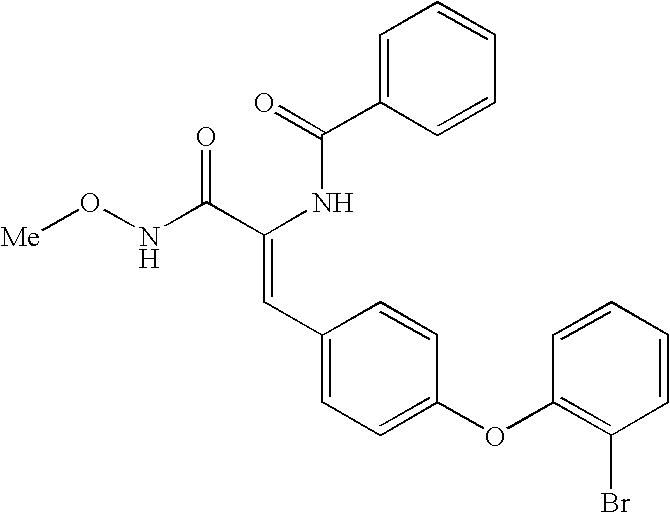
C(=O)(NC(C(NO[Me])=O)=CC1=CC=C(OC2=C(Br)C=CC=C2)C=C1)C1=CC=CC=C1
